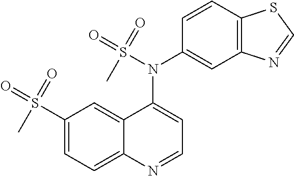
C1(S(=O)(=O)C)=CC=C2C(=C1)C(N(S(=O)(=O)C)C1=CC3=C(C=C1)SC=N3)=CC=N2
